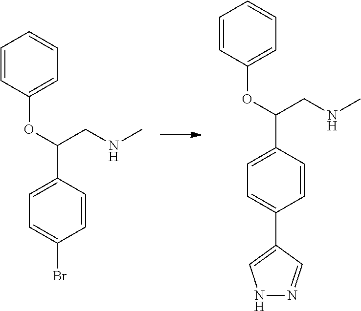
O(C(CNC)C1=CC=C(Br)C=C1)C1=CC=CC=C1.O(C(CNC)C1=CC=C(C2=CNN=C2)C=C1)C1=CC=CC=C1
